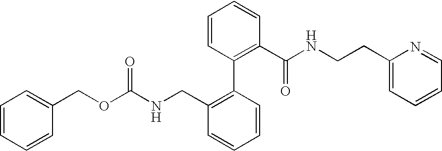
C(C1=CC=CC=C1)OC(NCC1=C(C2=C(C(NCCC3=CC=CC=N3)=O)C=CC=C2)C=CC=C1)=O
